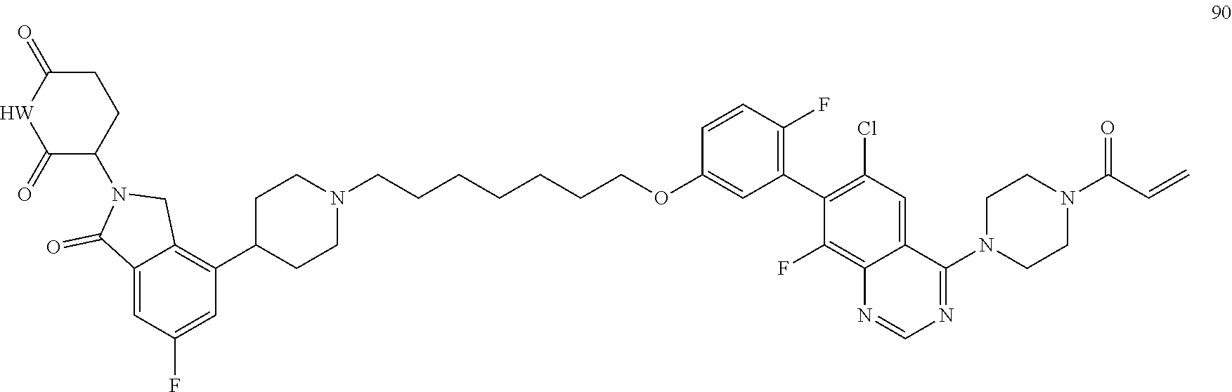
C1=C2C(=O)N(C3C(=O)[W]C(=O)CC3)CC2=C(C2CCN(CCCCCCCOC3=CC(C4=C(Cl)C=C5C(=C4F)N=CN=C5N4CCN(C(C=C)=O)CC4)=C(F)C=C3)CC2)C=C1F
